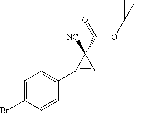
C1=C(Br)C=CC(C2=CC2(C(OC(C)(C)C)=O)[NC])=C1
